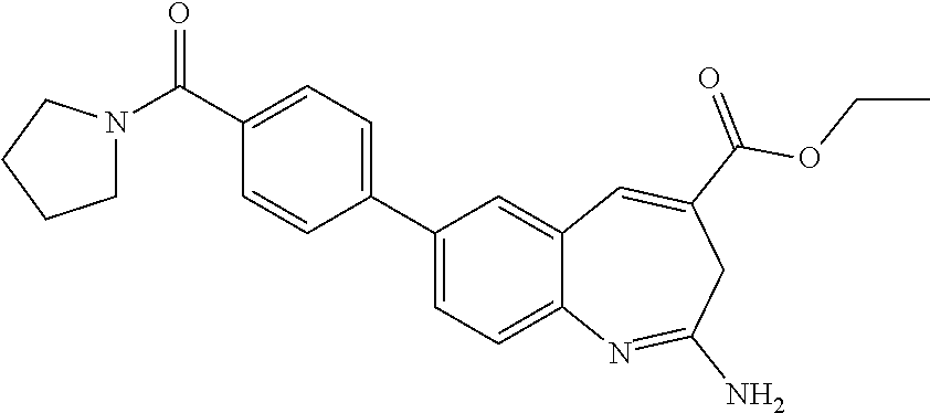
C1(C2=CC=C(C(=O)N3CCCC3)C=C2)=CC=C2C(=C1)C=C(C(=O)OCC)CC(N)=N2
